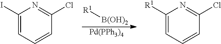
[Pd(PPh3)4].[B(OH)2][R1].C1(I)=CC=CC(Cl)=N1.C1([R1])=CC=CC(Cl)=N1
